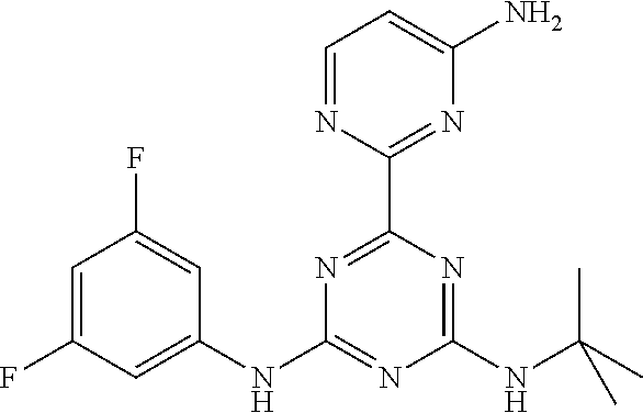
C1=NC(C2=NC(NC3=CC(F)=CC(F)=C3)=NC(NC(C)(C)C)=N2)=NC(N)=C1
